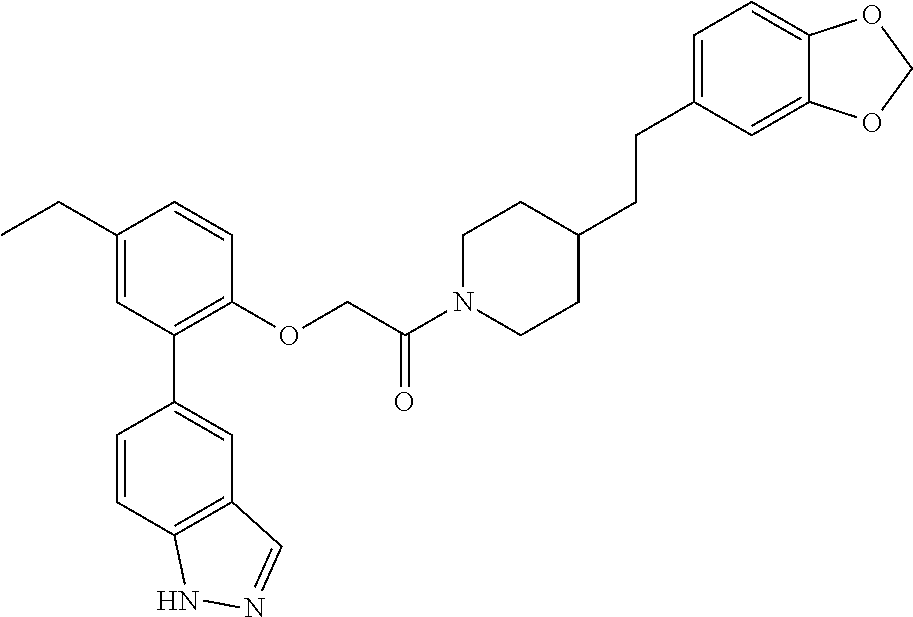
C1(CC)=CC(C2=CC3=C(C=C2)NN=C3)=C(OCC(N2CCC(CCC3=CC=C4C(=C3)OCO4)CC2)=O)C=C1
